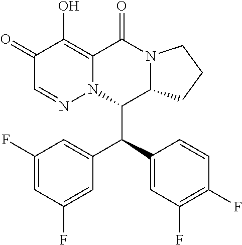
C1(=O)C=NN2C(=C1O)C(=O)N1C(C2C(C2=CC(F)=C(F)C=C2)C2=CC(F)=CC(F)=C2)CCC1
